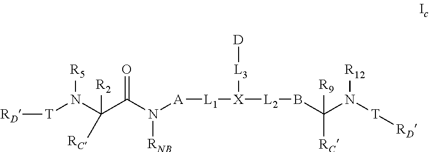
O=C(N([A][L1][X]([L2]BC(N([T][RD])[R12])([RC])[R9])[L3][D])[RNB])C(N([T][RD])[R5])([R2])[RC]
